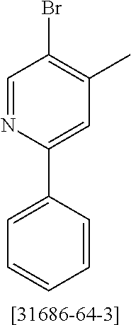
C1=CC(C2=CC(C)=C(Br)C=N2)=CC=C1.[[31686-64-3]]
